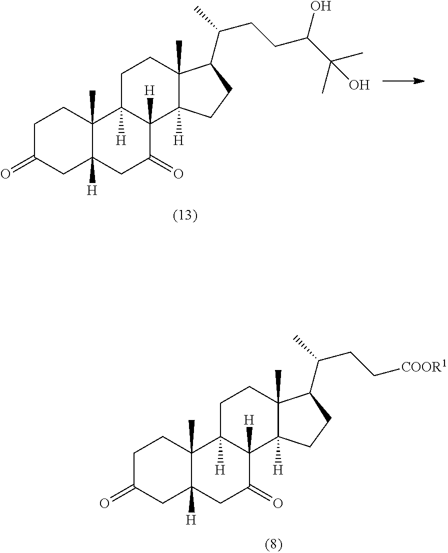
C1C(=O)CC2([H])C(C)(C1)C1([H])C([H])(C(=O)C2)C2([H])C(C)(CC1)C(C(C)CCC(C(C)(C)O)O)CC2.C1C(=O)CC2([H])C(C)(C1)C1([H])C([H])(C(=O)C2)C2([H])C(C)(CC1)C(C(C)CC[COOR1])CC2
